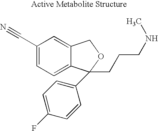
C1(C#N)=CC=C2C(=C1)COC2(C1=CC=C(F)C=C1)CCCNC
